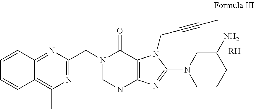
C12=NC(CN3CNC4=C(C3=O)N(CC#CC)C(N3CCCC(N)C3)=N4)=NC(C)=C1C=CC=C2.[RH]
